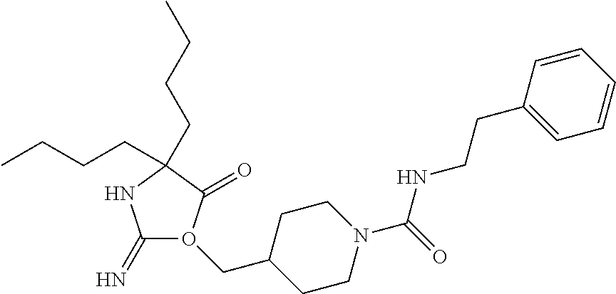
C1(=N)O(CC2CCN(C(=O)NCCC3=CC=CC=C3)CC2)C(=O)C(CCCC)(CCCC)N1
